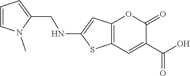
C12=C(C=C(C(O)=O)C(=O)O1)SC(NCC1=CC=CN1C)=C2
